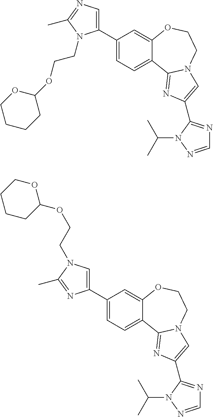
C1=NN(C(C)C)C(C2=CN3C(=N2)C2=CC=C(C4=CN=C(C)N4CCOC4OCCCC4)C=C2OCC3)=N1.C1=NN(C(C)C)C(C2=CN3C(=N2)C2=CC=C(C4=CN(CCOC5OCCCC5)C(C)=N4)C=C2OCC3)=N1
